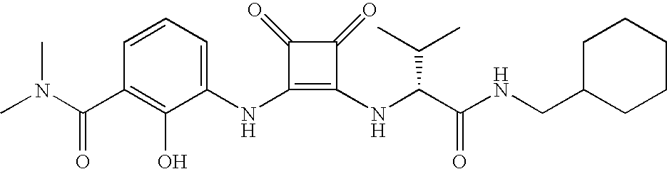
CN(C(C1=C(O)C(NC2=C(NC(C(NCC3CCCCC3)=O)C(C)C)C(=O)C2=O)=CC=C1)=O)C
